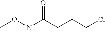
CON(C)C(CCCCl)=O
